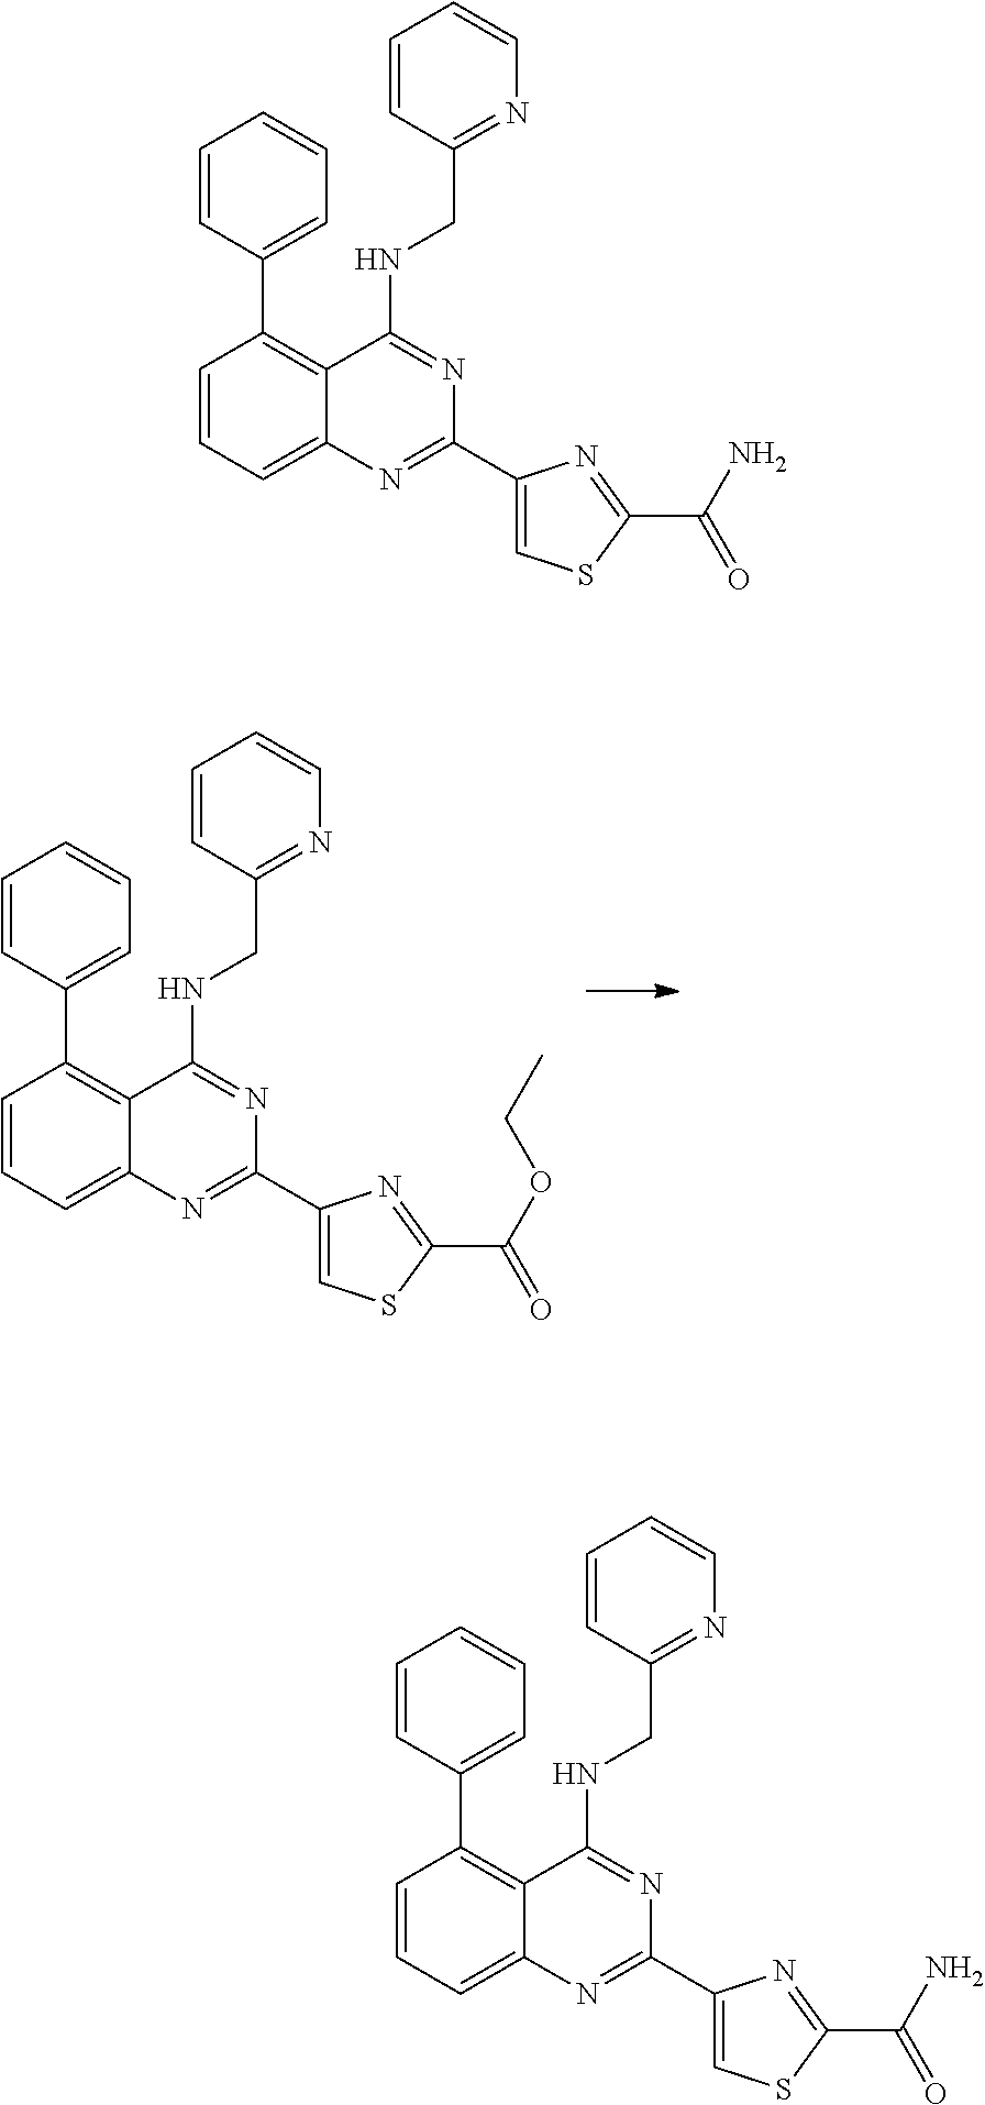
C1=CC(CNC2=NC(C3=CSC(C(OCC)=O)=N3)=NC3=CC=CC(C4=CC=CC=C4)=C23)=NC=C1.C1=CC(CNC2=NC(C3=CSC(C(N)=O)=N3)=NC3=CC=CC(C4=CC=CC=C4)=C23)=NC=C1.C1=CC(CNC2=NC(C3=CSC(C(N)=O)=N3)=NC3=CC=CC(C4=CC=CC=C4)=C23)=NC=C1
